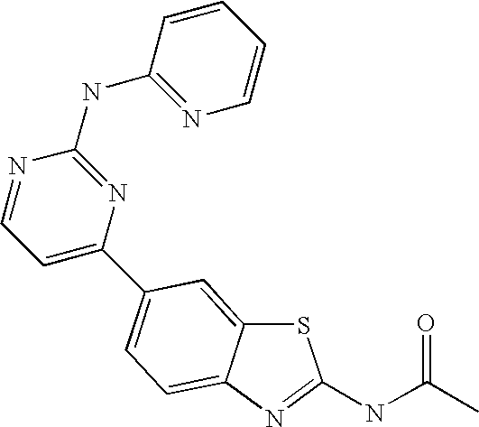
S1C2=CC(C3=CC=NC(NC4=NC=CC=C4)=N3)=CC=C2N=C1NC(C)=O
